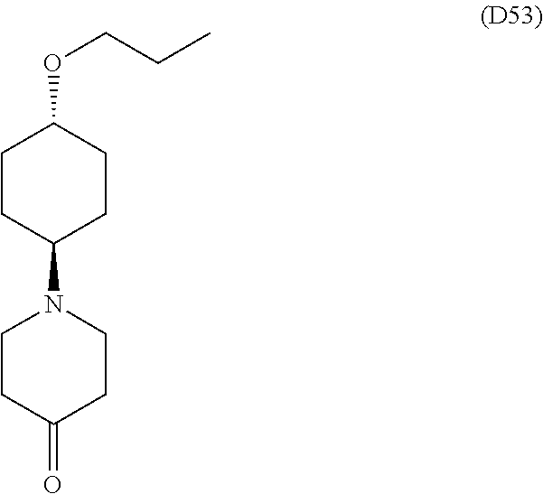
N1(C2CCC(OCCC)CC2)CCC(=O)CC1
